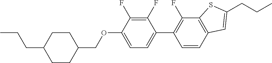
CCCC1CCC(COC2=CC=C(C3=C(F)C4=C(C=C3)C=C(CCC)S4)C(F)=C2F)CC1
